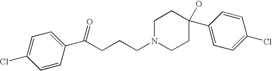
C1=C(Cl)C=CC(C(CCCN2CCC(C3=CC=C(Cl)C=C3)(O)CC2)=O)=C1
